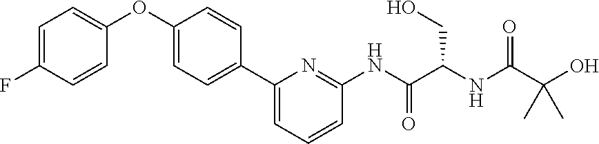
FC1=CC=C(OC2=CC=C(C3=CC=CC(NC(C(NC(=O)C(O)(C)C)CO)=O)=N3)C=C2)C=C1
